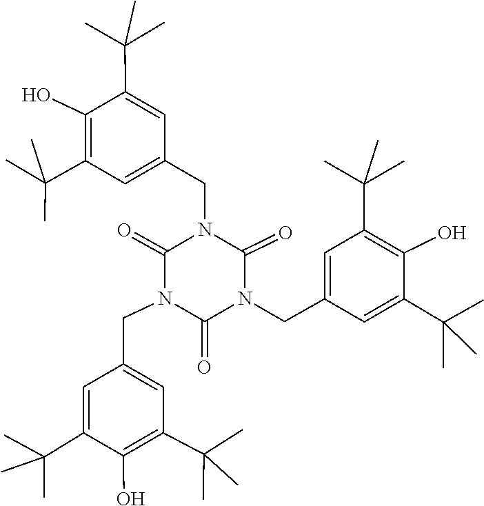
C1(C(C)(C)C)=C(O)C(C(C)(C)C)=CC(CN2C(=O)N(CC3=CC(C(C)(C)C)=C(O)C(C(C)(C)C)=C3)C(=O)N(CC3=CC(C(C)(C)C)=C(O)C(C(C)(C)C)=C3)C2=O)=C1
